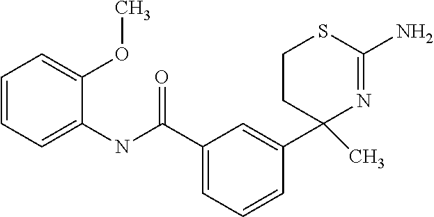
C1(C(=O)NC2=CC=CC=C2OC)=CC=CC(C2(C)N=C(N)SCC2)=C1
